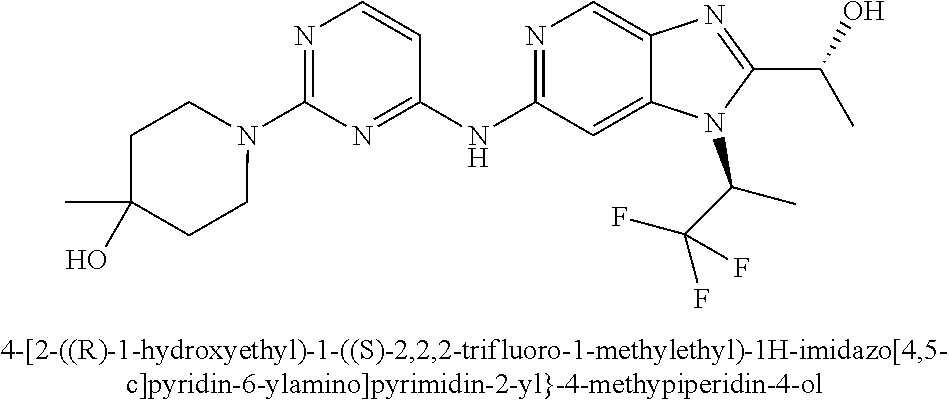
C(C1=NC2=CN=C(NC3=NC(N4CCC(O)(C)CC4)=NC=C3)C=C2N1C(C)C(F)(F)F)(C)O
